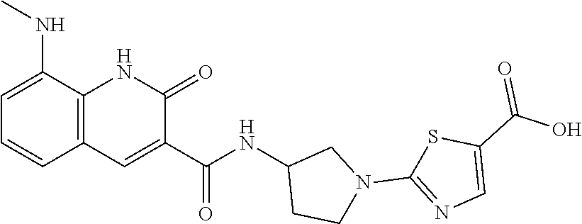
C(=O)(NC1CCN(C2=NC=C(C(O)=O)S2)C1)C1=CC2=C(NC1=O)C(NC)=CC=C2
